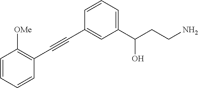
C(#CC1=CC(C(CCN)O)=CC=C1)C1=C([OMe])C=CC=C1
